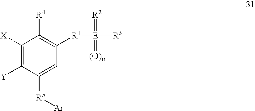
C1([X])=C([Y])C([R5][Ar])=CC([R1][E]([R3])(=[R2])=[(O)m])=C1[R4]
